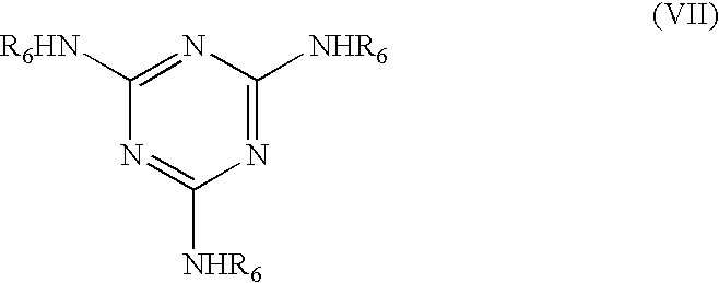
C1([R6HN])=NC([NHR6])=NC([NHR6])=N1
